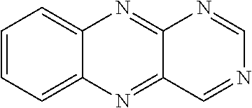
C1=CC=C2C(=C1)N=C1C(=N2)C=NC=N1
